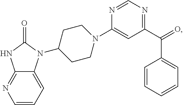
N1=CN=C(C(=O)C2=CC=CC=C2)C=C1N1CCC(N2C3=CC=CN=C3NC2=O)CC1
